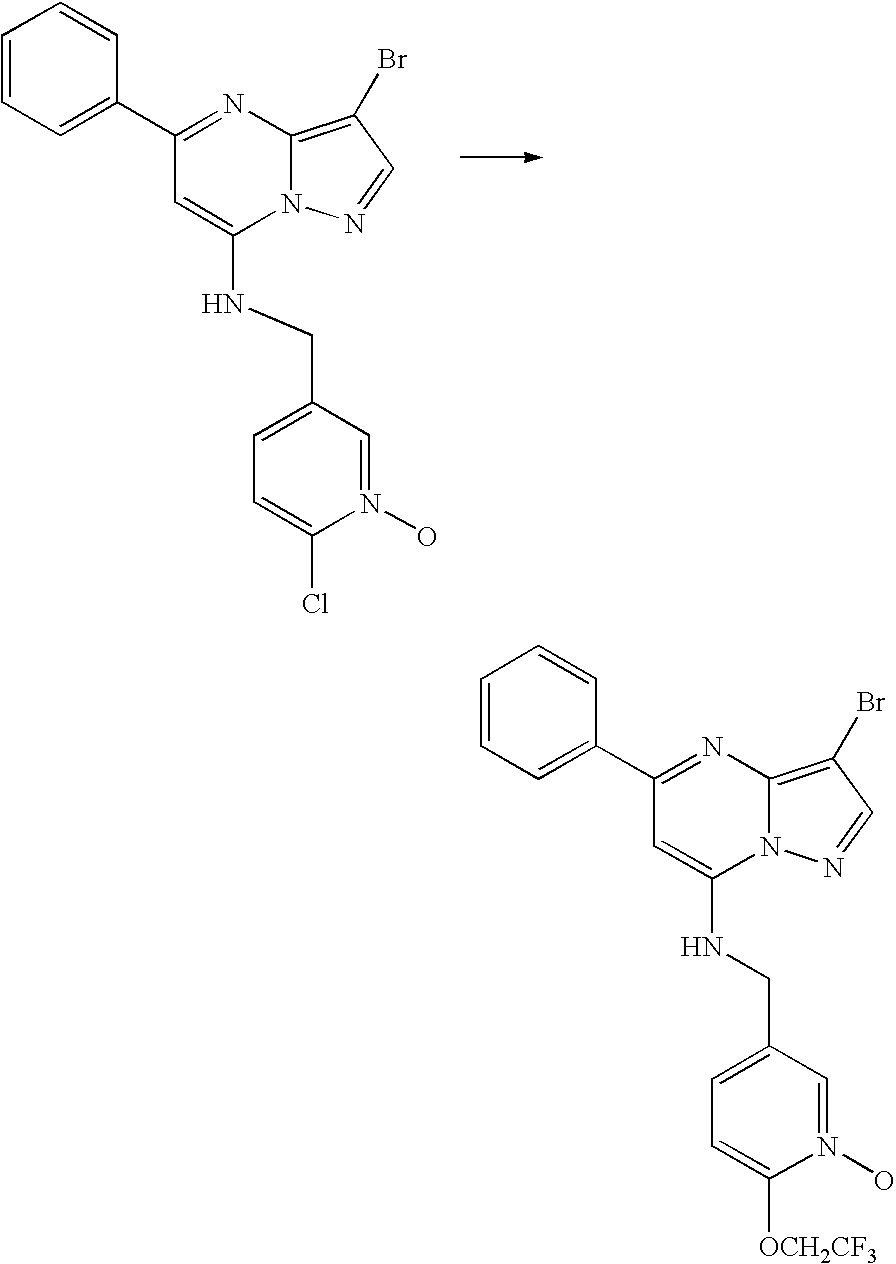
C1(C2=CC=CC=C2)=NC2=C(Br)C=NN2C(NCC2=CC=C(Cl)N(O)=C2)=C1.C1(C2=CC=CC=C2)=NC2=C(Br)C=NN2C(NCC2=CC=C([OCH2CF3])N(O)=C2)=C1
